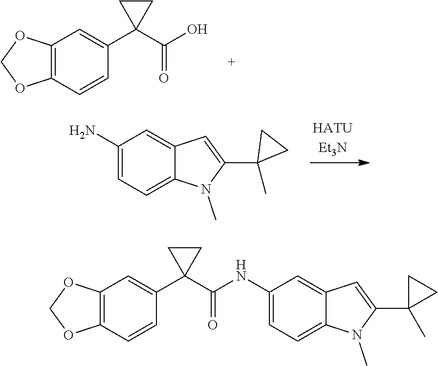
C12=C(C=CC(C3(C(O)=O)CC3)=C1)OCO2.[HATUEt3N].C1(N)=CC=C2C(=C1)C=C(C1(C)CC1)N2C.C1(NC(=O)C2(C3=CC4=C(C=C3)OCO4)CC2)=CC=C2C(=C1)C=C(C1(C)CC1)N2C
